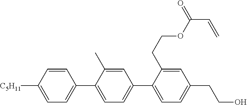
C1=CC([C5H11])=CC=C1C1=CC=C(C2=CC=C(CCO)C=C2CCOC(C=C)=O)C=C1C
